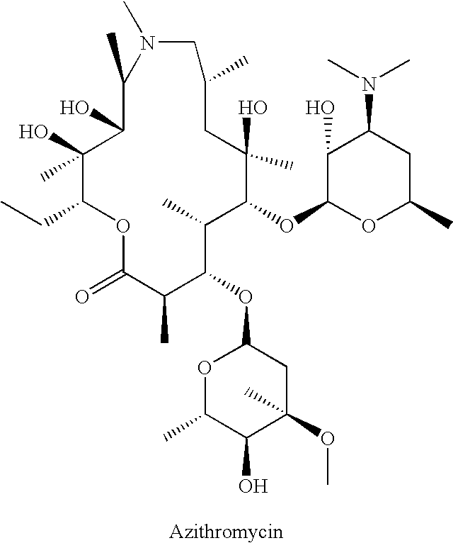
C1(O)(C)C(CC)OC(=O)C(C)C(OC2CC(OC)(C)C(O)C(C)O2)C(C)C(OC2OC(C)CC(N(C)C)C2O)C(O)(C)CC(C)CN(C)C(C)C1O
